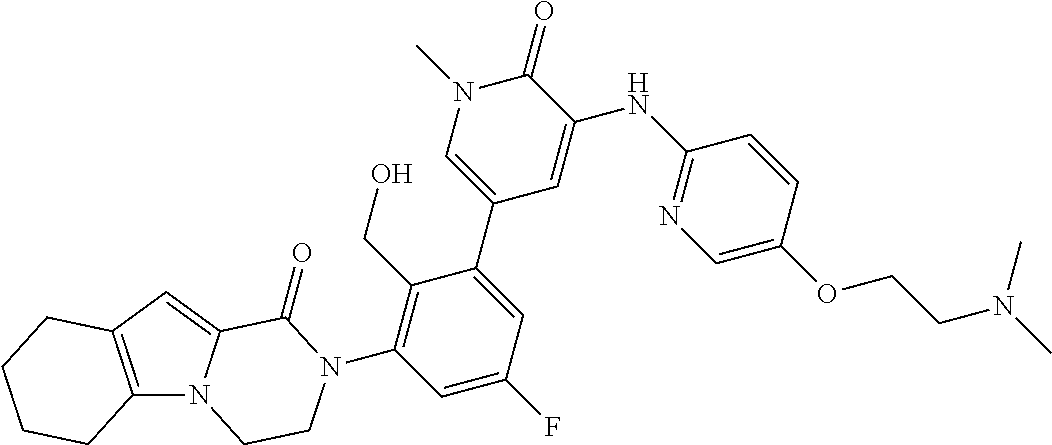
C12=C(C=C3N1CCN(C1=C(CO)C(C4=CN(C)C(=O)C(NC5=NC=C(OCCN(C)C)C=C5)=C4)=CC(F)=C1)C3=O)CCCC2
